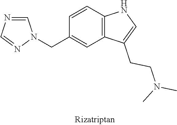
C1=NC=NN1CC1=CC2=C(C=C1)NC=C2CCN(C)C
